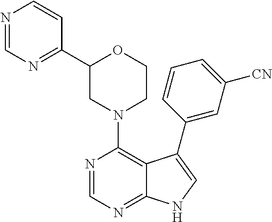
C12=NC=NC(N3CCOC(C4=NC=NC=C4)C3)=C1C(C1=CC([CN])=CC=C1)=CN2
